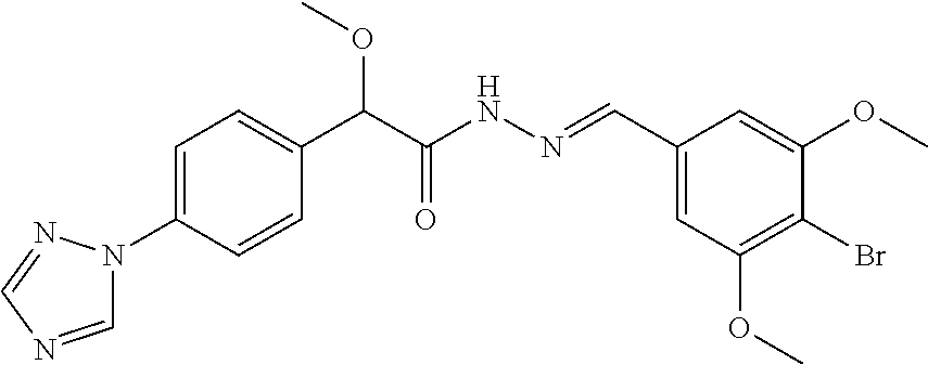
C1(N2C=NC=N2)=CC=C(C(C(NN=CC2=CC(OC)=C(Br)C(OC)=C2)=O)OC)C=C1
